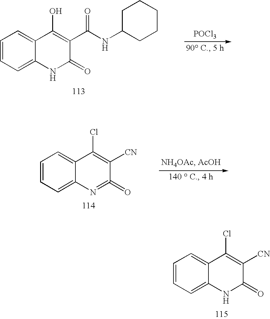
[POCl3].C1(O)=C(C(NC2CCCCC2)=O)C(=O)NC2=CC=CC=C12.C1(Cl)=C([CN])C(=O)=NC2=CC=CC=C12.C1(Cl)=C([CN])C(=O)NC2=CC=CC=C12
